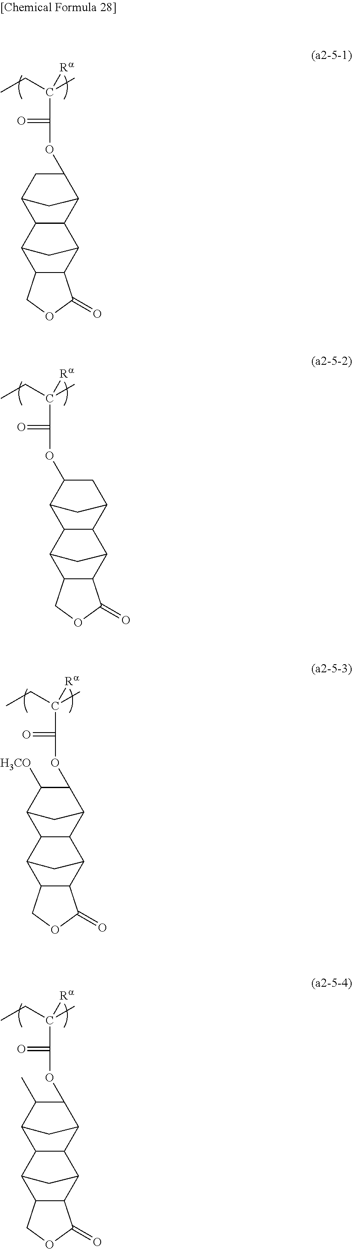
CCC(C)([Ra])C(OC1C2CC(C3C2C2C4C(C3C2)COC4=O)C1)=O.CCC(C)([Ra])C(OC1CC2CC1C1C2C2C3C(C1C2)COC3=O)=O.CCC(C)([Ra])C(OC1C2CC(C3C2C2C4C(C3C2)COC4=O)C1[H3CO])=O.CCC(C)([Ra])C(OC1C2CC(C3C2C2C4C(C3C2)COC4=O)C1C)=O
